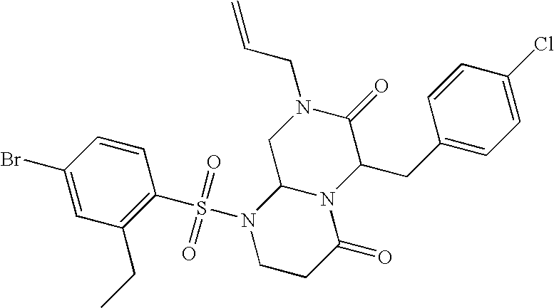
C1(Br)=CC(CC)=C(S(N2CCC(=O)N3C2CN(CC=C)C(=O)C3CC2=CC=C(Cl)C=C2)(=O)=O)C=C1
